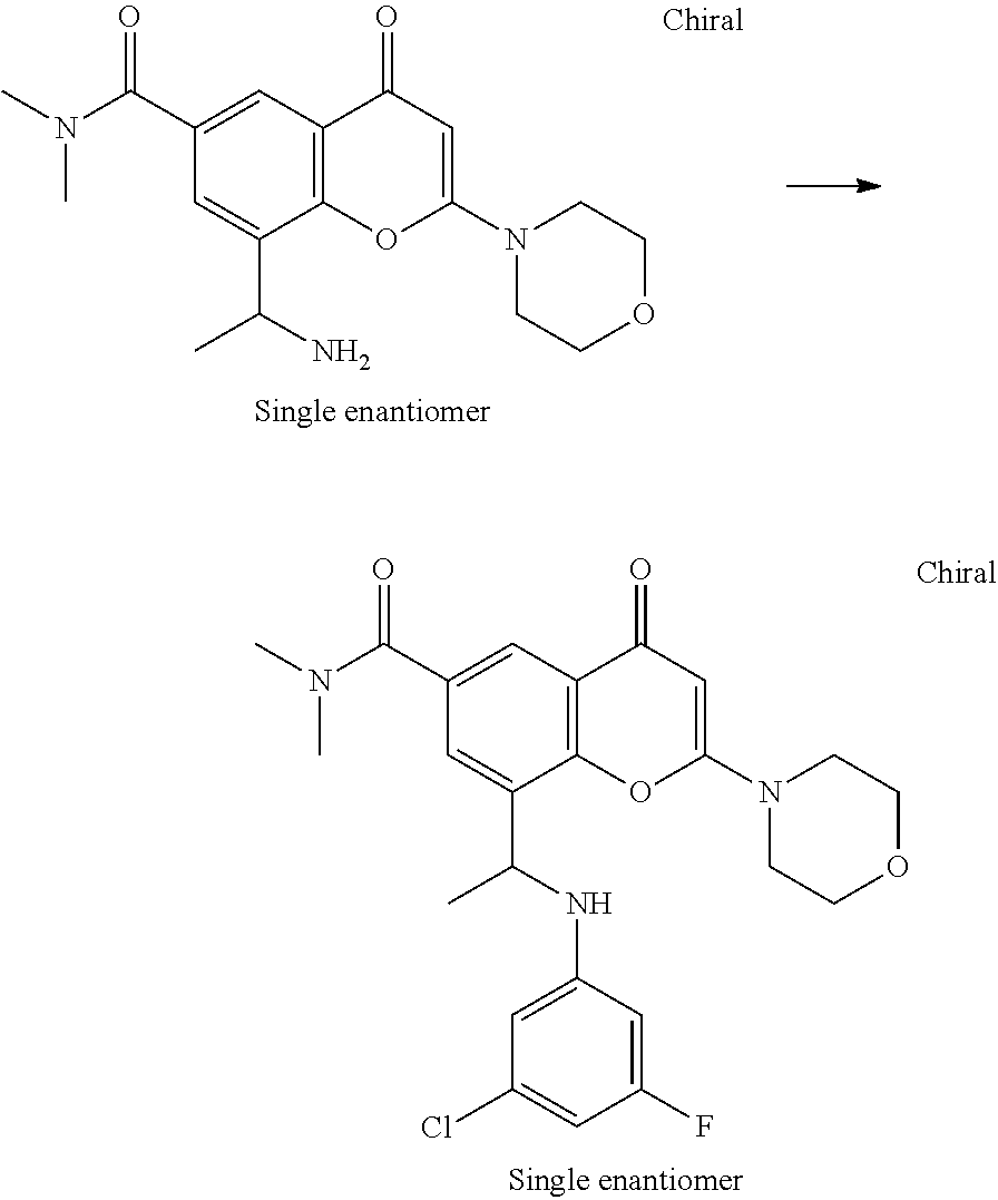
N(C(C1=CC2=C(C(C(NC3=CC(Cl)=CC(F)=C3)C)=C1)OC(N1CCOCC1)=CC2=O)=O)(C)C.N(C(C1=CC2=C(C(C(N)C)=C1)OC(N1CCOCC1)=CC2=O)=O)(C)C
